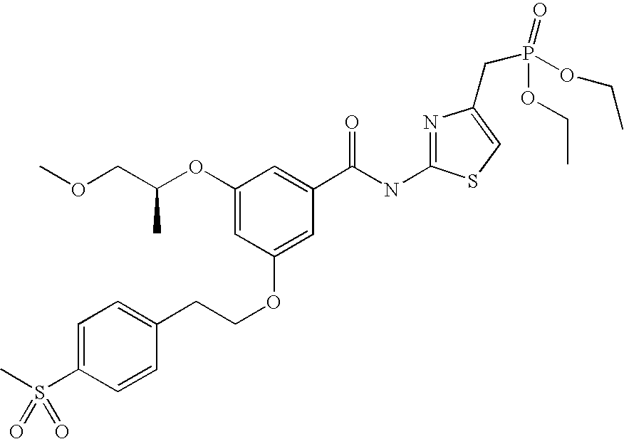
C1(OC(COC)C)=CC(OCCC2=CC=C(S(C)(=O)=O)C=C2)=CC(C(NC2=NC(CP(OCC)(=O)OCC)=CS2)=O)=C1
